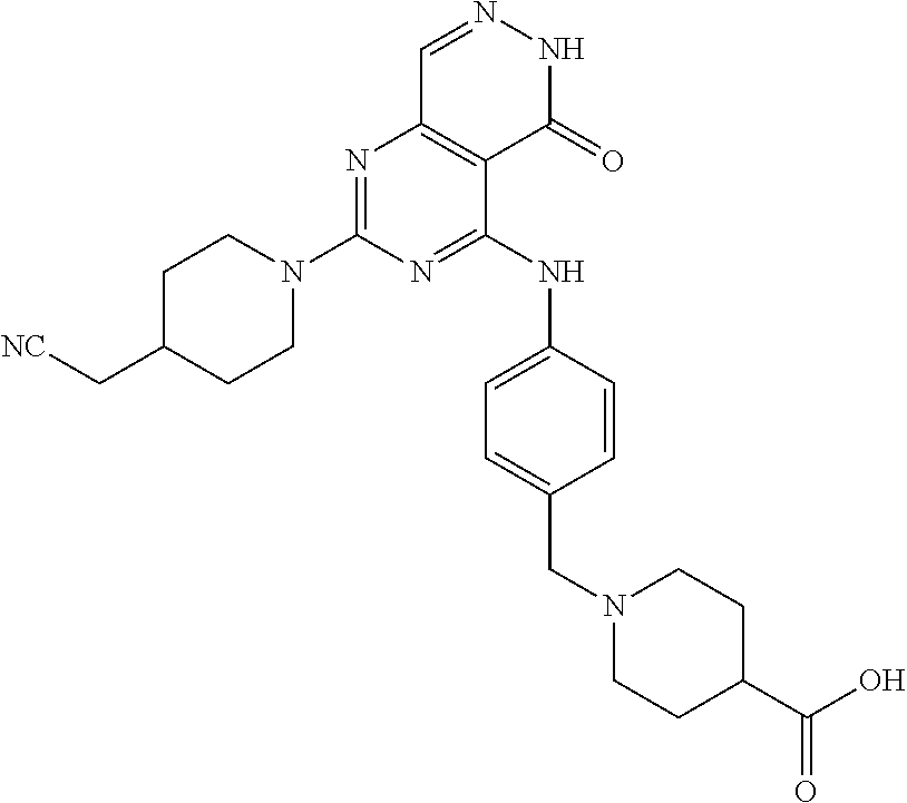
N1=C(N2CCC(C[NC])CC2)N=C(NC2=CC=C(CN3CCC(C(O)=O)CC3)C=C2)C2=C1C=NNC2=O
